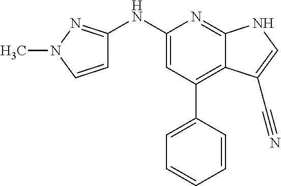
C1(NC2=NN(C)C=C2)=CC(C2=CC=CC=C2)=C2C(=N1)NC=C2C#N
